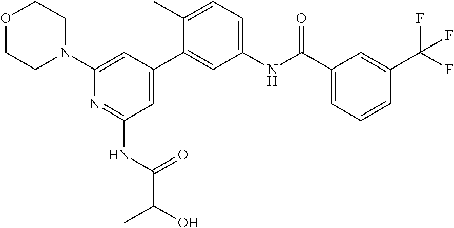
C1(N2CCOCC2)=CC(C2=CC(NC(C3=CC=CC(C(F)(F)F)=C3)=O)=CC=C2C)=CC(NC(C(O)C)=O)=N1
